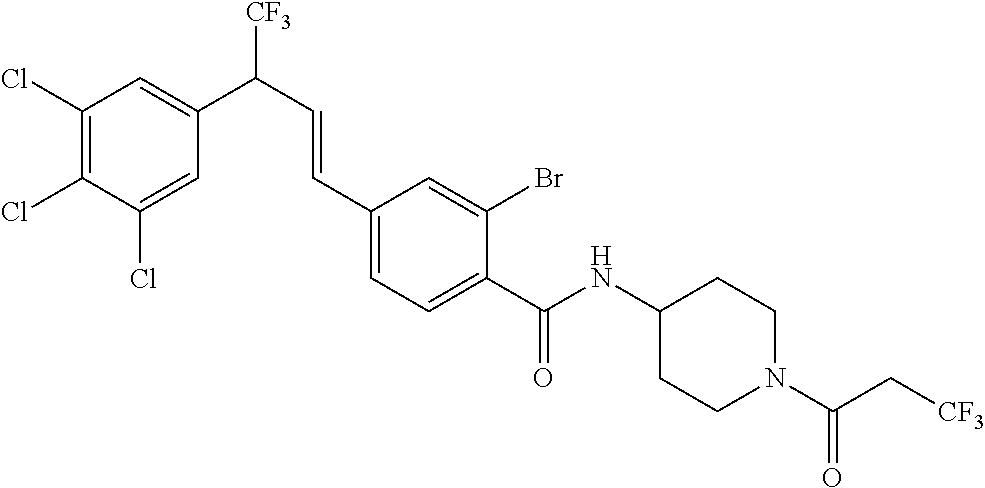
C1(Cl)=C(Cl)C(Cl)=CC(C([CF3])C=CC2=CC=C(C(NC3CCN(C(C[CF3])=O)CC3)=O)C(Br)=C2)=C1
